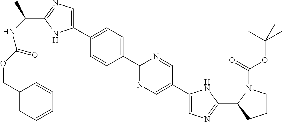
C1(C2=CC=C(C3=CN=C(C(NC(OCC4=CC=CC=C4)=O)C)N3)C=C2)=NC=C(C2=CN=C(C3CCCN3C(=O)OC(C)(C)C)N2)C=N1
